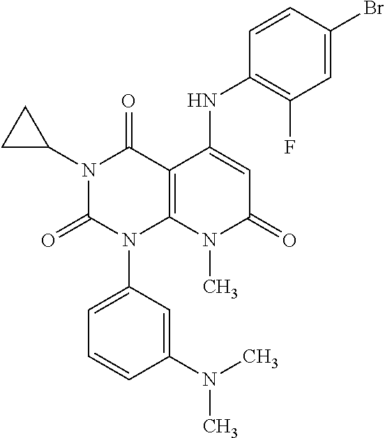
C1(NC2=CC(=O)N(C)C3=C2C(=O)N(C2CC2)C(=O)N3C2=CC=CC(N(C)C)=C2)=C(F)C=C(Br)C=C1
